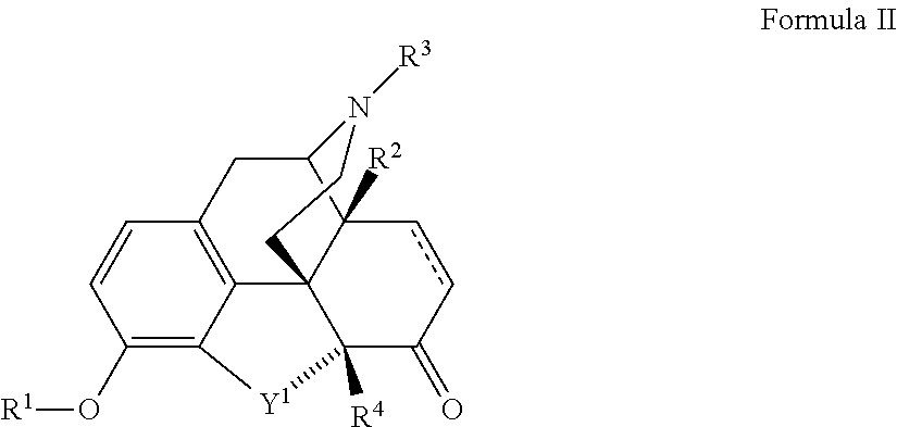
C1(O[R1])=C2C3=C(C=C1)CC1C4([R2])C3(C([R4])(C(=O)cc4)[Y1]2)CCN1[R3]
